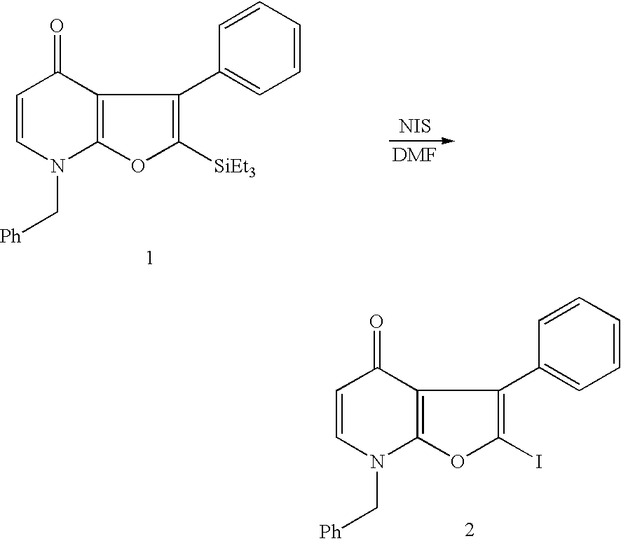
N1(C[Ph])C2=C(C(=O)C=C1)C(C1=CC=CC=C1)=C(I)O2.N1(C[Ph])C2=C(C(=O)C=C1)C(C1=CC=CC=C1)=C([SiEt3])O2.[NIS]
